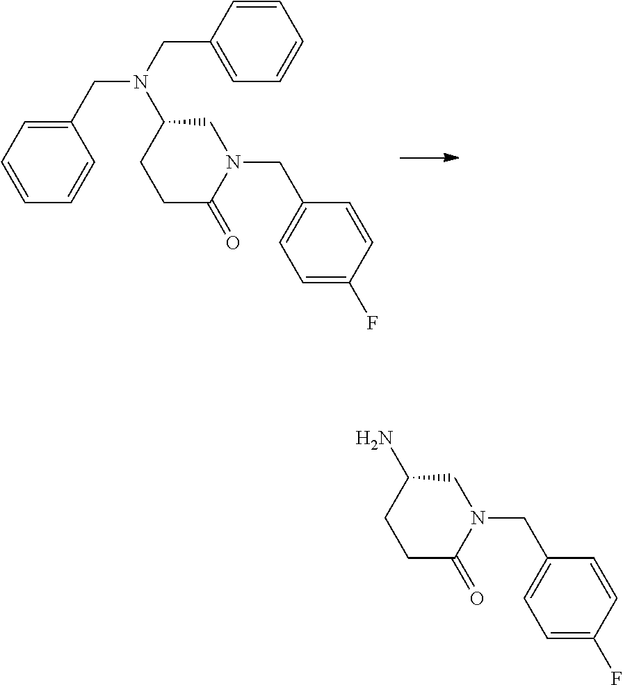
C1=CC=C(CN(CC2=CC=CC=C2)C2CCC(=O)N(CC3=CC=C(F)C=C3)C2)C=C1.C1(N)CCC(=O)N(CC2=CC=C(F)C=C2)C1
